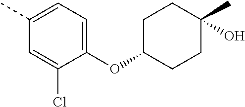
O(C1CCC(O)(C)CC1)C1=CC=C(C)C=C1Cl
